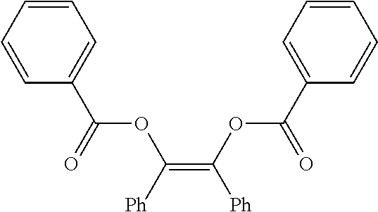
C1=CC=CC(C(OC(=C(OC(C2=CC=CC=C2)=O)[Ph])[Ph])=O)=C1
